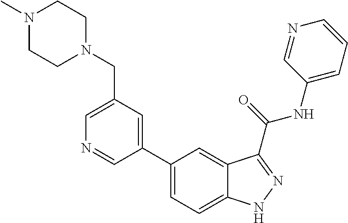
C1(CN2CCN(C)CC2)=CN=CC(C2=CC=C3C(=C2)C(C(NC2=CC=CN=C2)=O)=NN3)=C1
